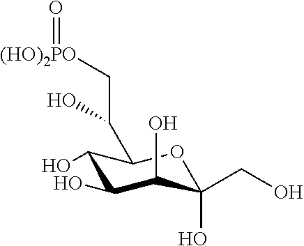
C1(O)C(O)C(O)C(CO)(O)OC1C(C[(HO)2PO]=O)O
